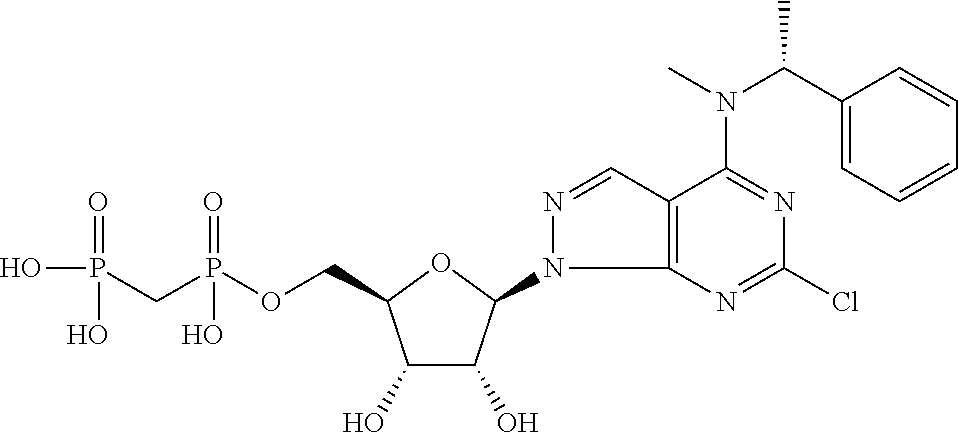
C1(O)C(O)C(N2C3=C(C=N2)C(N(C(C2=CC=CC=C2)C)C)=NC(Cl)=N3)OC1COP(CP(O)(=O)O)(=O)O
